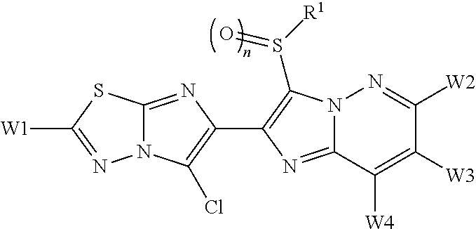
N12C(=NC(C3=C(S([R1])=O)N4C(=N3)C([W4])=C([W3])C([W2])=N4)=C1Cl)SC([W1])=N2
